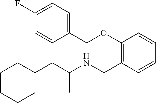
C1C(CC(NCC2=C(OCC3=CC=C(F)C=C3)C=CC=C2)C)CCCC1
